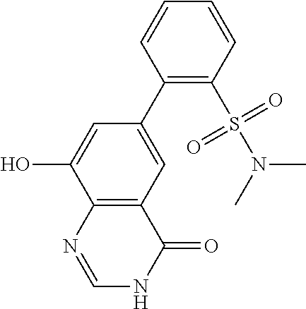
C1(C2=CC3=C(C(O)=C2)N=CNC3=O)=C(S(N(C)C)(=O)=O)C=CC=C1
